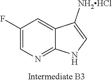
C1(F)=CN=C2C(=C1)C([NH2HCl])=CN2
